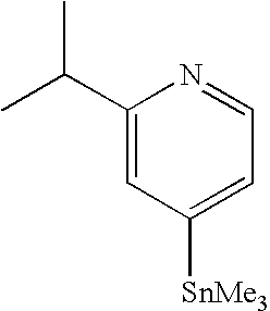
C1(C(C)C)=CC([SnMe3])=CC=N1
